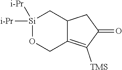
[Si]1([i-Pr])([i-Pr])OCC2=C([TMS])C(=O)CC2C1
